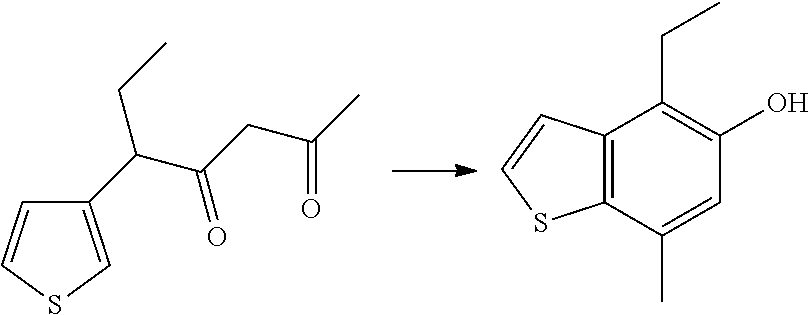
C1(C(C(CC(C)=O)=O)CC)=CSC=C1.C12=C(C(C)=CC(O)=C1CC)SC=C2
